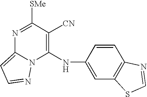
N1=C([SMe])C([CN])=C(NC2=CC3=C(C=C2)N=CS3)N2C1=CC=N2
